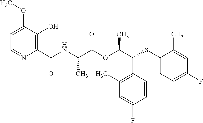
C1(C(=O)NC(C(OC(C(SC2=CC=C(F)C=C2C)C2=C(C)C=C(F)C=C2)C)=O)C)=C(O)C(OC)=CC=N1
